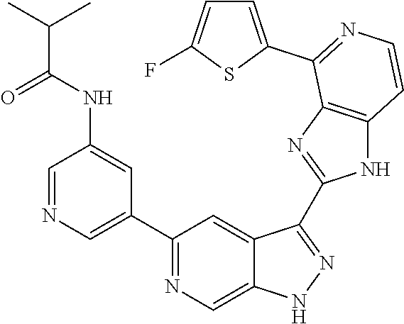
C1=NC=C(C2=NC=C3C(=C2)C(C2=NC4=C(N2)C=CN=C4C2=CC=C(F)S2)=NN3)C=C1NC(C(C)C)=O
